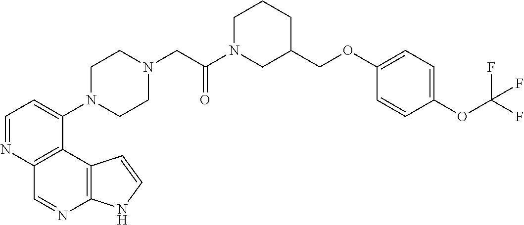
C1=NC2=C(C(N3CCN(CC(N4CC(COC5=CC=C(OC(F)(F)F)C=C5)CCC4)=O)CC3)=C1)C1=C(N=C2)NC=C1
